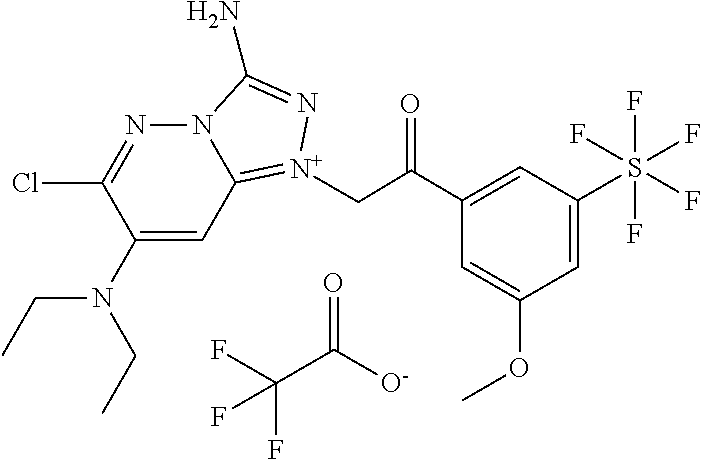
C1(N(CC)CC)=CC2=[N+](CC(C3=CC(S(F)(F)(F)(F)F)=CC(OC)=C3)=O)N=C(N)N2N=C1Cl.FC(C([O-])=O)(F)F
